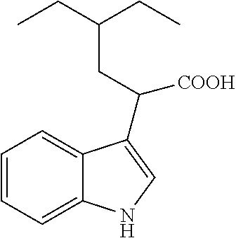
C(C([COOH])C1=CNC2=CC=CC=C21)C(CC)CC
